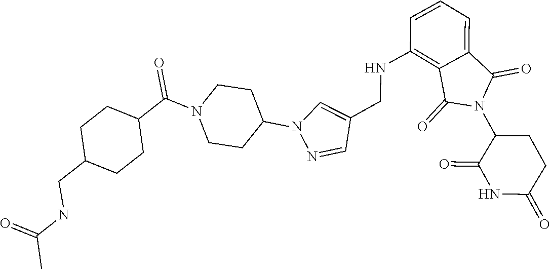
C1(NCC2=CN(C3CCN(C(C4CCC(CNC(C)=O)CC4)=O)CC3)N=C2)=C2C(=CC=C1)C(=O)N(C1C(=O)NC(=O)CC1)C2=O
